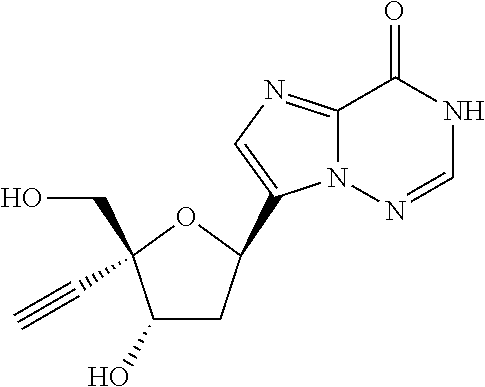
C12=NC=C(C3CC(O)C(CO)(C#C)O3)N1N=CNC2=O
